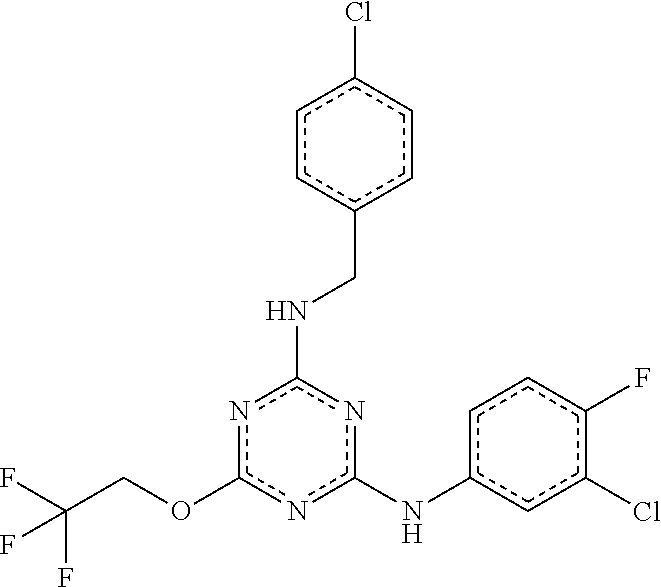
FC(COc1nc(Nc2ccc(F)c(Cl)c2)nc(NCc2ccc(Cl)cc2)n1)(F)F
